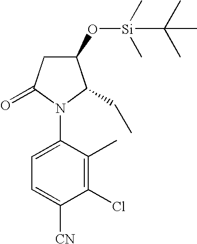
N1(C2=CC=C([CN])C(Cl)=C2C)C(CC)C(O[Si](C)(C)C(C)(C)C)CC1=O
